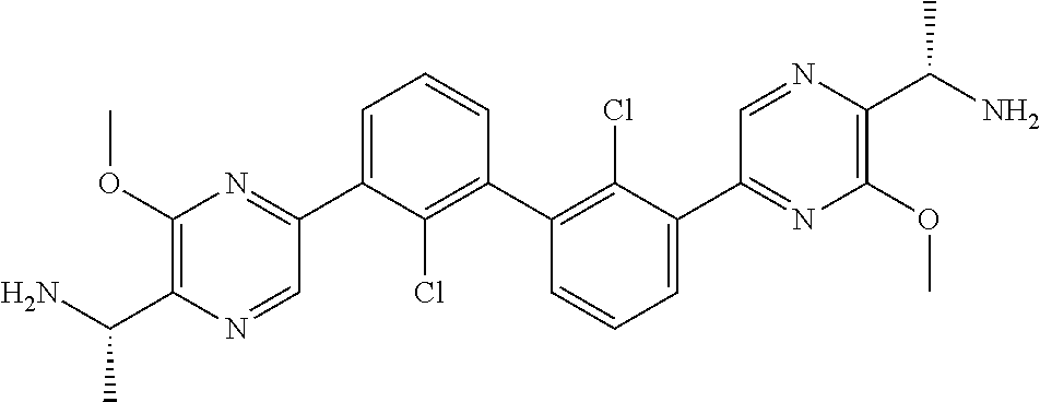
C1(OC)=C(C(N)C)N=CC(C2=CC=CC(C3=C(Cl)C(C4=NC(OC)=C(C(N)C)N=C4)=CC=C3)=C2Cl)=N1
